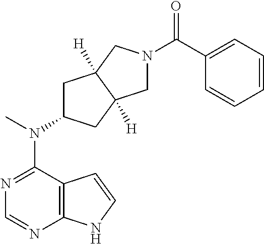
N1=C(N(C2CC3([H])C([H])(C2)CN(C(C2=CC=CC=C2)=O)C3)C)C2=C(N=C1)NC=C2
